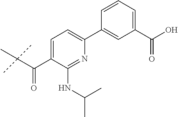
C1=C(C(C(C)(C)C)=O)C(NC(C)C)=NC(C2=CC(C(O)=O)=CC=C2)=C1
